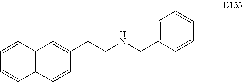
C1=CC=CC(CNCCC2=CC3=C(C=CC=C3)C=C2)=C1
